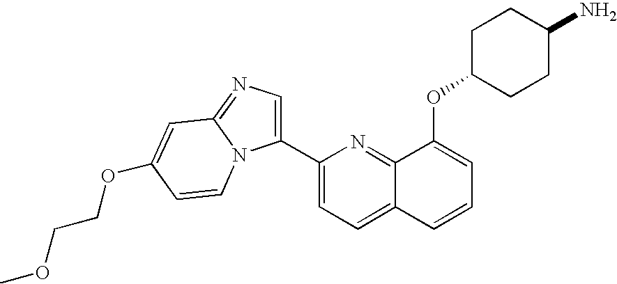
O(C1=CC=CC2=CC=C(C3=CN=C4N3C=CC(OCCOC)=C4)N=C12)C1CCC(N)CC1
